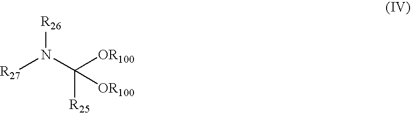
[R27]N(C([OR100])([R25])[OR100])[R26]
